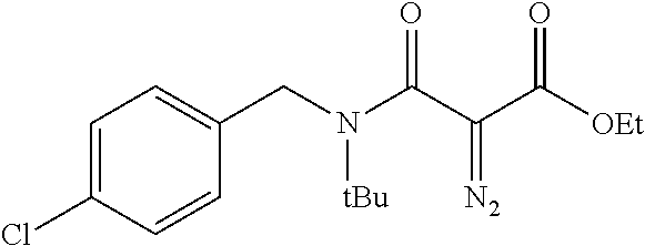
C1=C(Cl)C=CC(CN(C(C(C([OEt])=O)=[N2])=O)[tBu])=C1
